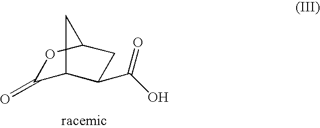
C1(=O)C2C(C(=O)O)CC(O1)C2
